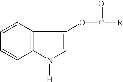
C1=CC2=C(C=C1)N([H])C=C2OC([R])=O
